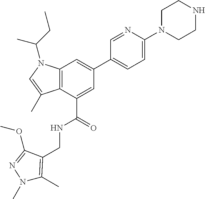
N1(C)C(C)=C(CNC(=O)C2=CC(C3=CC=C(N4CCNCC4)N=C3)=CC3=C2C(C)=CN3C(CC)C)C(OC)=N1
